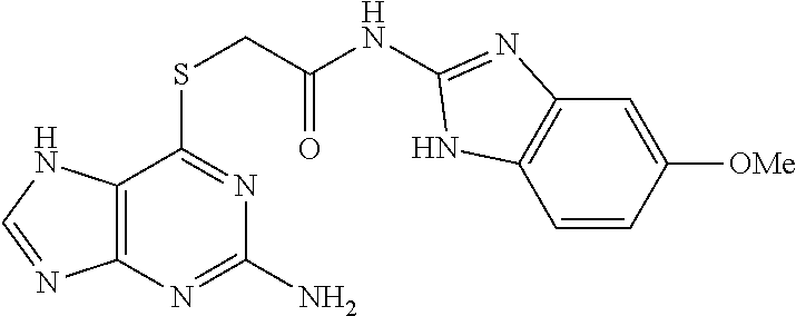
C12=C(N=C(N)N=C1SCC(NC1=NC3=C(N1)C=CC([OMe])=C3)=O)N=CN2
